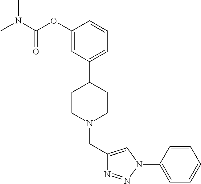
C1(CN2CCC(C3=CC=CC(OC(N(C)C)=O)=C3)CC2)=CN(C2=CC=CC=C2)N=N1
